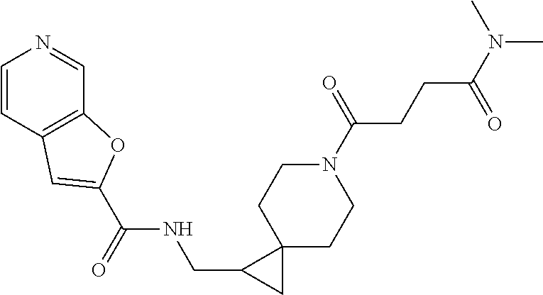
C1=CC2=C(C=N1)OC(C(NCC1CC13CCN(C(CCC(N(C)C)=O)=O)CC3)=O)=C2
